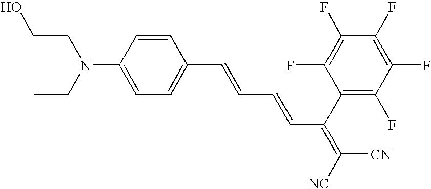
C1=CC(C=CC=CC(=C([CN])[NC])C2=C(F)C(F)=C(F)C(F)=C2F)=CC=C1N(CCO)CC
